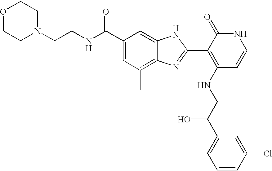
C1(C(NCCN2CCOCC2)=O)=CC(C)=C2C(=C1)NC(C1=C(NCC(C3=CC=CC(Cl)=C3)O)C=CNC1=O)=N2
